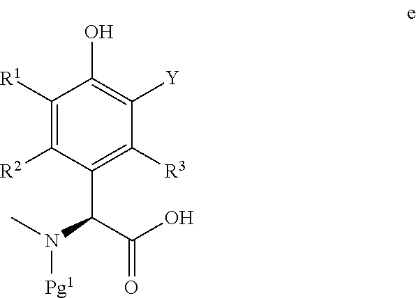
C1([R2])=C([R1])C(O)=C([Y])C([R3])=C1C(C(O)=O)N(C)[Pg1]
